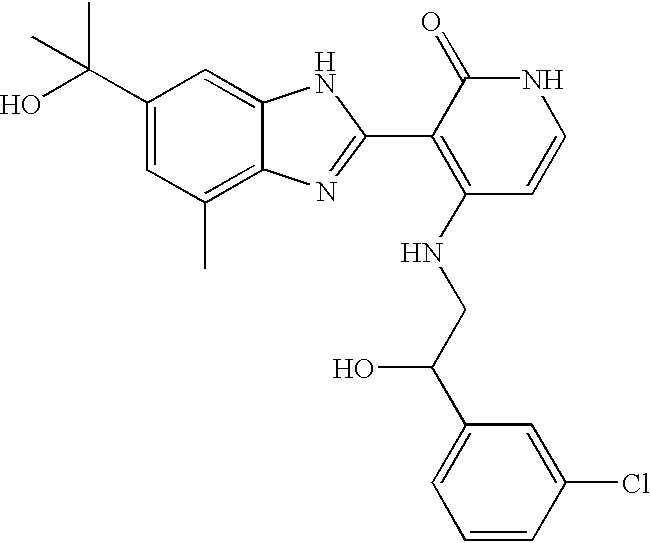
C1(C(O)(C)C)=CC(C)=C2C(=C1)NC(C1=C(NCC(C3=CC=CC(Cl)=C3)O)C=CNC1=O)=N2
